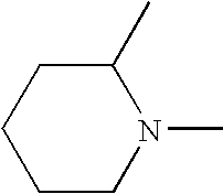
C1(C)CCCCN1C
